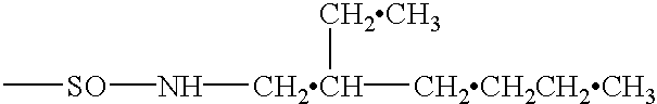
C[SO]N[CH2CH]([CH2CH3])[CH2CH2CH2CH3]
